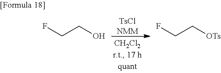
[TsClNMM].FCCO.FCC[OTs]
